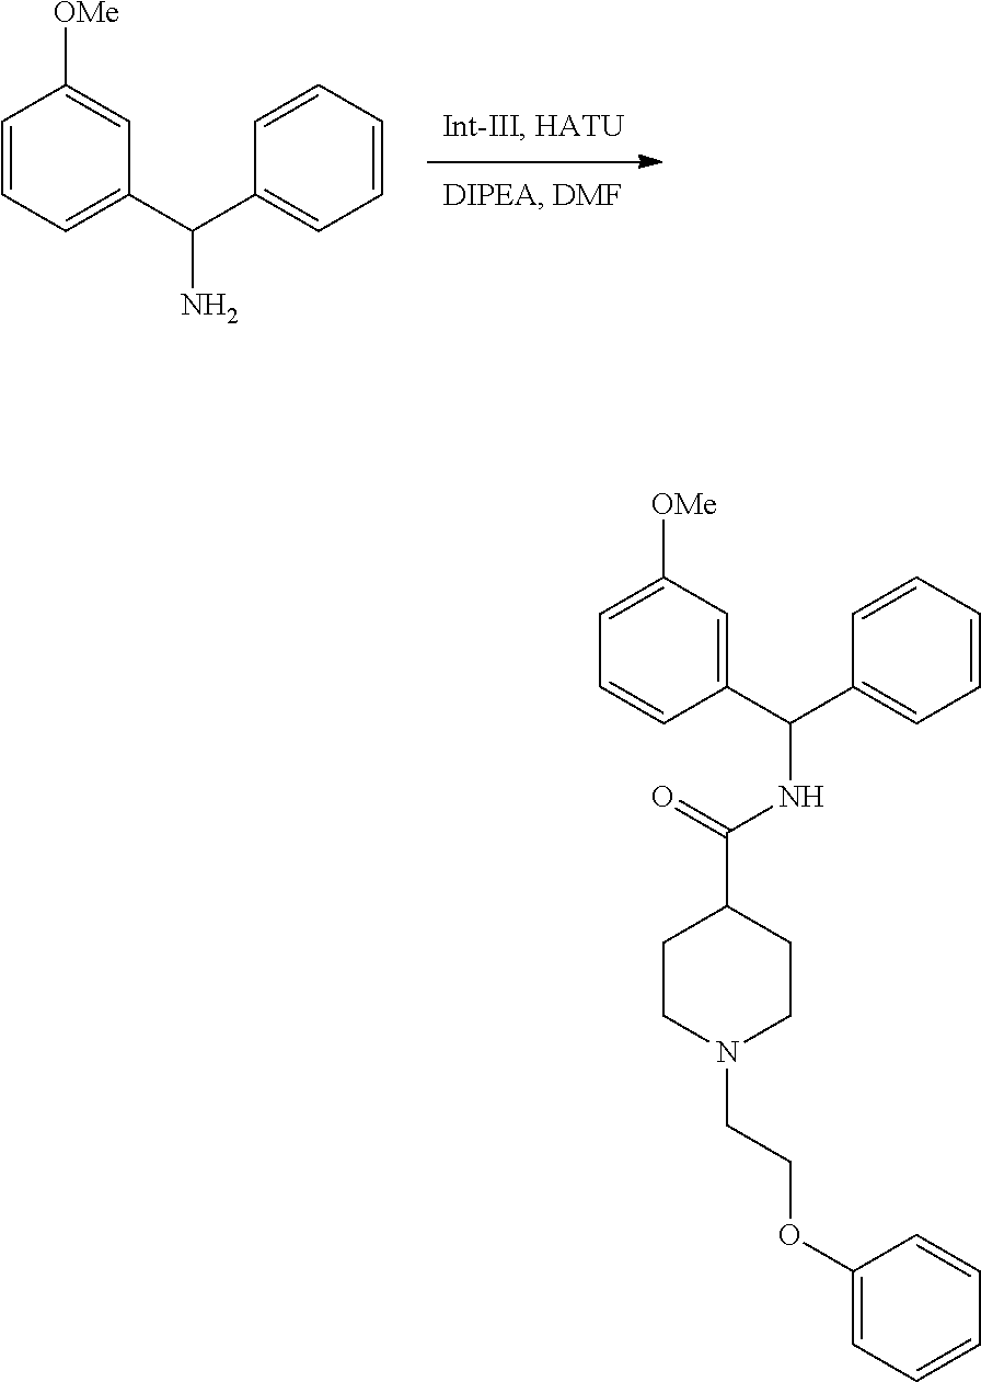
C1=C(C(C2=CC=CC=C2)N)C=C([OMe])C=C1.C1(OCCN2CCC(C(NC(C3=CC([OMe])=CC=C3)C3=CC=CC=C3)=O)CC2)=CC=CC=C1
